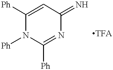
C1([Ph])=CC(=N)N=C([Ph])N1[Ph]
